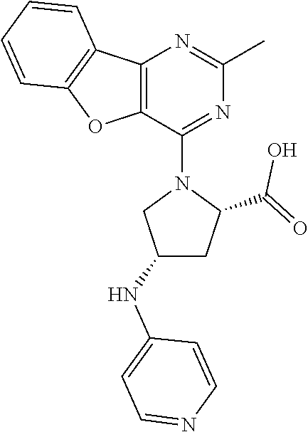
C12=C(C(N3CC(NC4=CC=NC=C4)CC3C(=O)O)=NC(C)=N1)OC1=C2C=CC=C1
